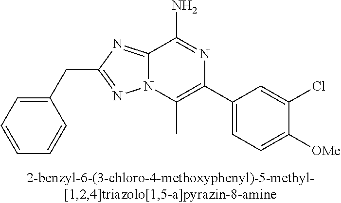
C12=NC(CC3=CC=CC=C3)=NN1C(C)=C(C1=CC=C([OMe])C(Cl)=C1)N=C2N
